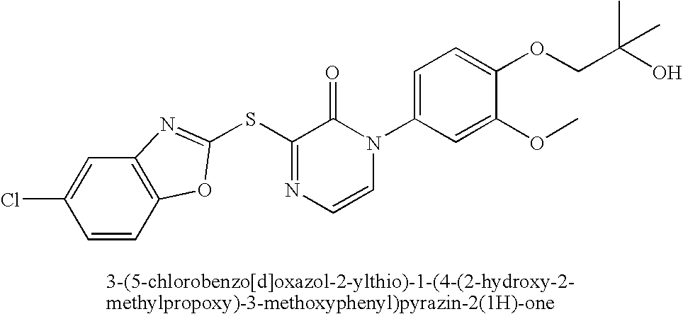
S(C1=NC=CN(C2=CC=C(OCC(O)(C)C)C(OC)=C2)C1=O)C1=NC2=C(C=CC(Cl)=C2)O1
